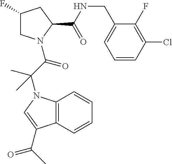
C1C(F)CC(C(=O)NCC2=CC=CC(Cl)=C2F)N1C(C(N1C2=C(C(C(C)=O)=C1)C=CC=C2)(C)C)=O
